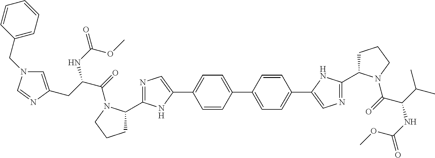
C1=CC(C2=CC=C(C3=CN=C(C4CCCN4C(=O)C(C(C)C)NC(=O)OC)N3)C=C2)=CC=C1C1=CN=C(C2CCCN2C(=O)C(CC2=CN(CC3=CC=CC=C3)C=N2)NC(=O)OC)N1
